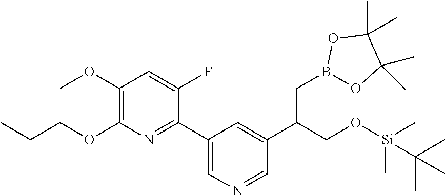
C1(OC)=C(OCCC)N=C(C2=CN=CC(C(CO[Si](C)(C)C(C)(C)C)CB3OC(C)(C)C(C)(C)O3)=C2)C(F)=C1
